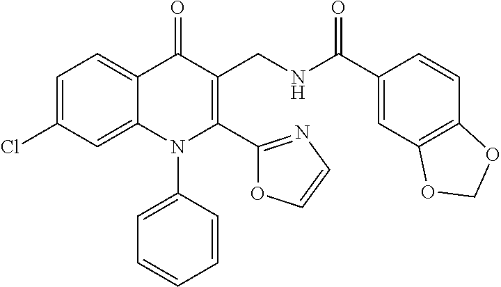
C1=C(Cl)C=C2C(=C1)C(=O)C(CNC(C1=CC3=C(C=C1)OCO3)=O)=C(C1=NC=CO1)N2C1=CC=CC=C1
